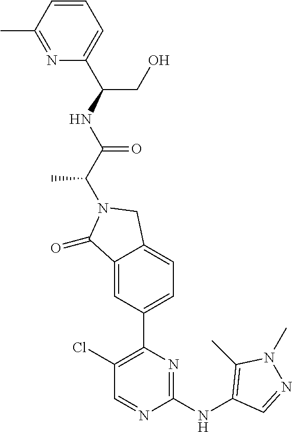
C1(=O)C2=CC(C3=C(Cl)C=NC(NC4=C(C)N(C)N=C4)=N3)=CC=C2CN1C(C(NC(C1=CC=CC(C)=N1)CO)=O)C
